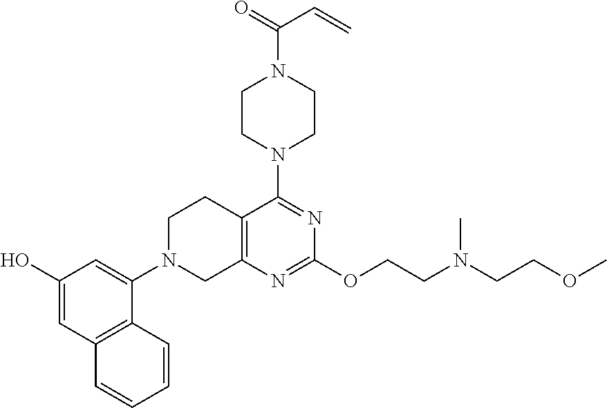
C12=C(N=C(OCCN(CCOC)C)N=C1N1CCN(C(=O)C=C)CC1)CN(C1=CC(O)=CC3=C1C=CC=C3)CC2
